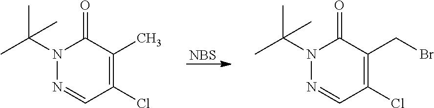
[NBS].C1(Cl)=C(C)C(=O)N(C(C)(C)C)N=C1.C1(Cl)=C(CBr)C(=O)N(C(C)(C)C)N=C1
